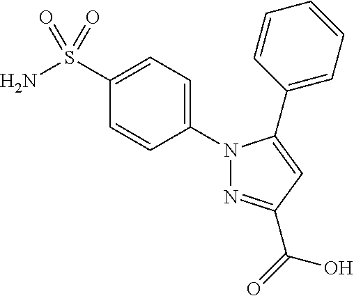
N1(C2=CC=C(S(N)(=O)=O)C=C2)N=C(C(O)=O)C=C1C1=CC=CC=C1
